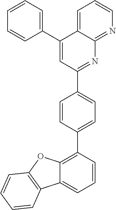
C12=C(C3=CC=C(C4=NC5=NC=CC=C5C(C5=CC=CC=C5)=C4)C=C3)C=CC=C1C1=C(O2)C=CC=C1
